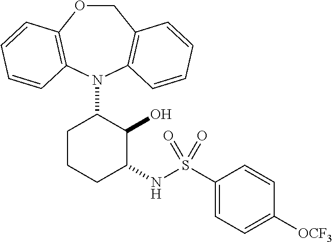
C1OC2=C(N(C3CCCC(NS(C4=CC=C([OCF3])C=C4)(=O)=O)C3O)C3=C1C=CC=C3)C=CC=C2
